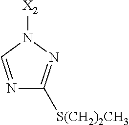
N1=CN([X2])N=C1[S(CH2)2CH3]
